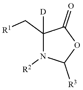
C1(C[R1])([D])N([R2])C([R3])OC1=O
